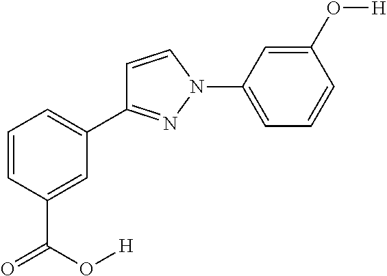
C1(O[H])=CC(N2N=C(C3=CC=CC(C(=O)O[H])=C3)C=C2)=CC=C1
